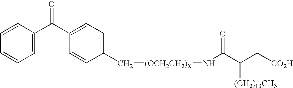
C1=C(C(C2=CC=C(C[(OCH2CH2)X]NC(C(C[CO2H])[(CH2)13CH3])=O)C=C2)=O)C=CC=C1
